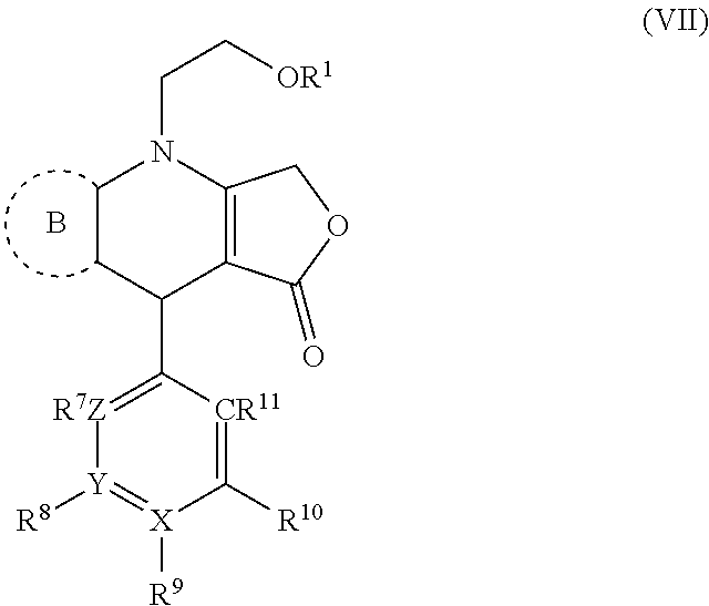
[Y]1([R8])=[X]([R9])C([R10])=[CR11]C(C2C3=C(N(CC[OR1])CC2)COC3=O)=[R7Z]1.B
